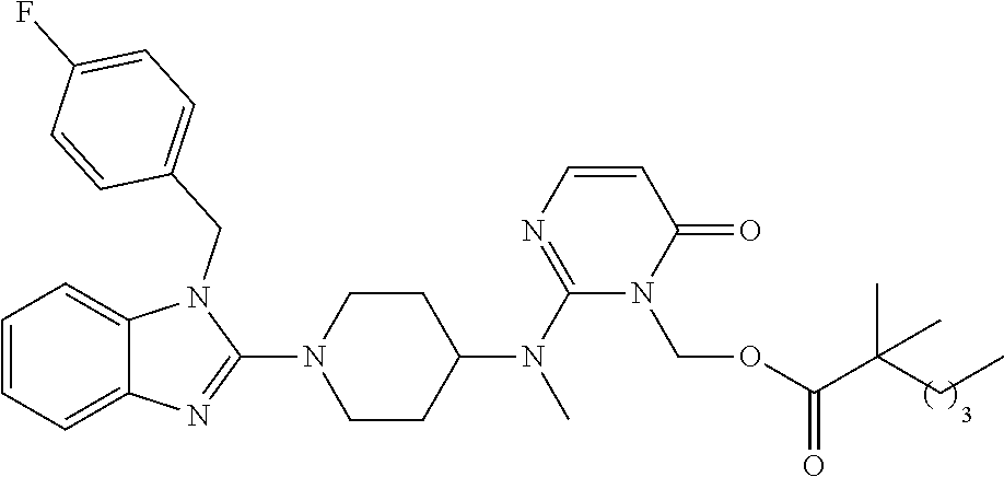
C1=CC=C2C(=C1)N(CC1=CC=C(F)C=C1)C(N1CCC(N(C3=NC=CC(=O)N3COC(=O)C(C)(CC)C)C)CC1)=N2
